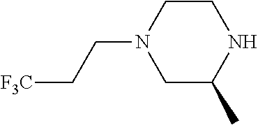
C(C[F3C])N1CC(C)NCC1
